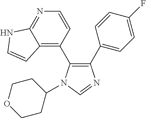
C1(C2=CC=C(F)C=C2)=C(C2=C3C(=NC=C2)NC=C3)N(C2CCOCC2)C=N1
